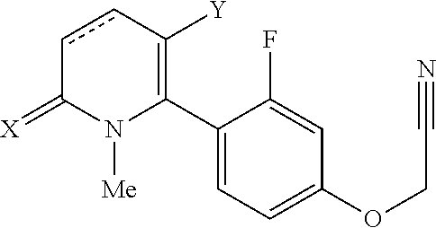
C1(C2=C([Y])ccC(=[X])N2[Me])=CC=C(OCC#N)C=C1F
